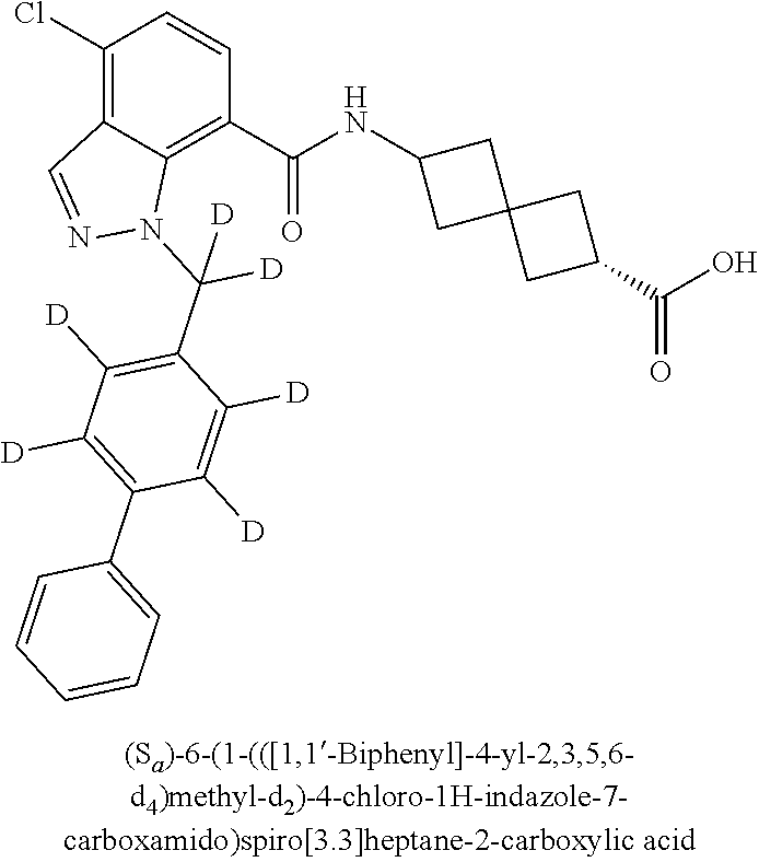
C1(Cl)=C2C(=C(C(NC3CC4(C3)CC(C(O)=O)C4)=O)C=C1)N(C(C1=C([D])C([D])=C(C3=CC=CC=C3)C([D])=C1[D])([D])[D])N=C2
